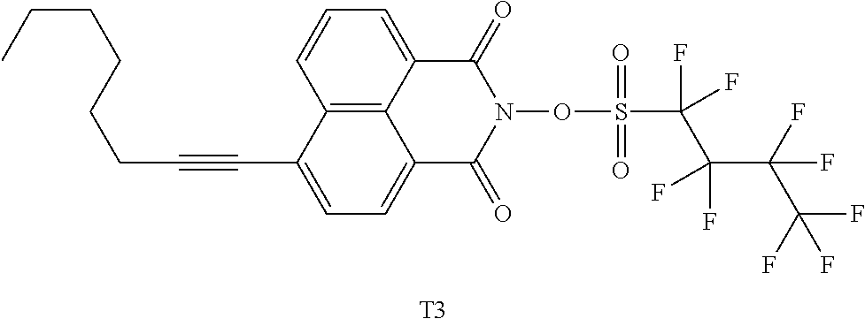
C12=C3C(=CC=C1)C(=O)N(OS(C(C(C(F)(F)C(F)(F)F)(F)F)(F)F)(=O)=O)C(=O)C3=CC=C2C#CCCCCCC.[T3]
